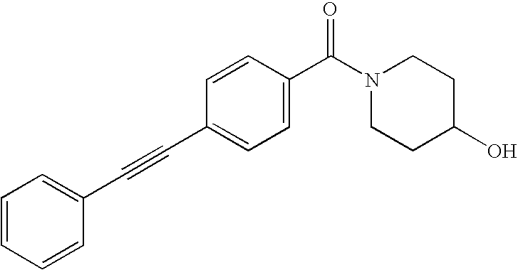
C1=CC=CC(C#CC2=CC=C(C(N3CCC(O)CC3)=O)C=C2)=C1
